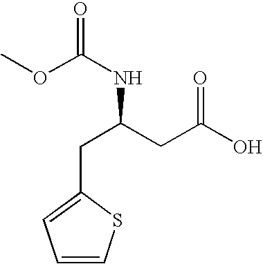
C(C(NC(=O)OC)CC(O)=O)C1=CC=CS1
